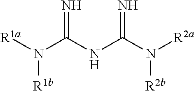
[R1a]N(C(NC(N([R2a])[R2b])=N)=N)[R1b]
